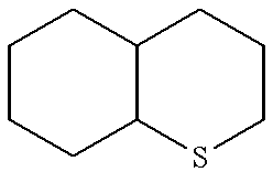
C1CCC2C(C1)CCCS2
